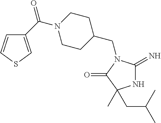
N1C(=N)N(CC2CCN(C(=O)C3=CSC=C3)CC2)C(=O)C1(C)CC(C)C
